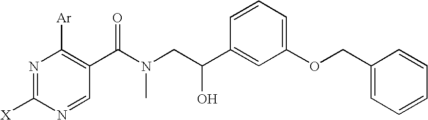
N1=C([X])N=CC(C(N(CC(C2=CC(OCC3=CC=CC=C3)=CC=C2)O)C)=O)=C1[Ar]
